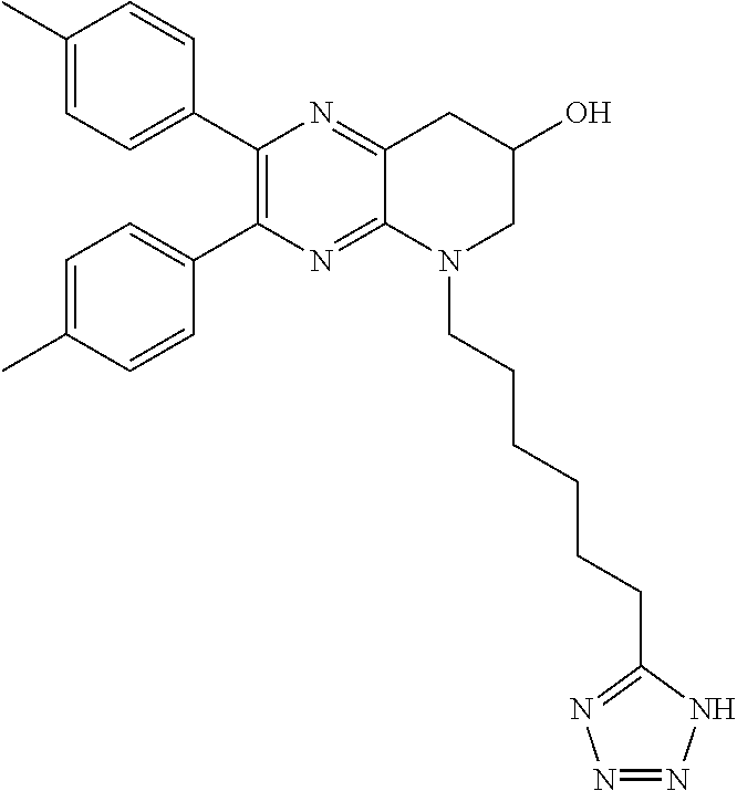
C1(C2=C(C3=CC=C(C)C=C3)N=C3C(=N2)CC(O)CN3CCCCCCC2=NN=NN2)=CC=C(C)C=C1
